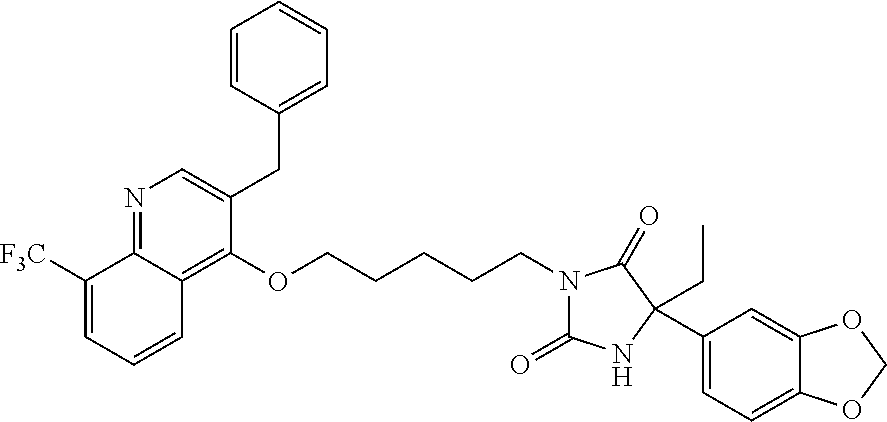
N1=C2C(=C(OCCCCCN3C(=O)NC(C4=CC=C5C(=C4)OCO5)(CC)C3=O)C(CC3=CC=CC=C3)=C1)C=CC=C2[F3C]
